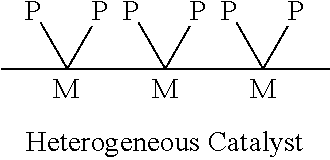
CC(C(C(C)(P)P)(P)P)(P)P.[M].[M].[M]
